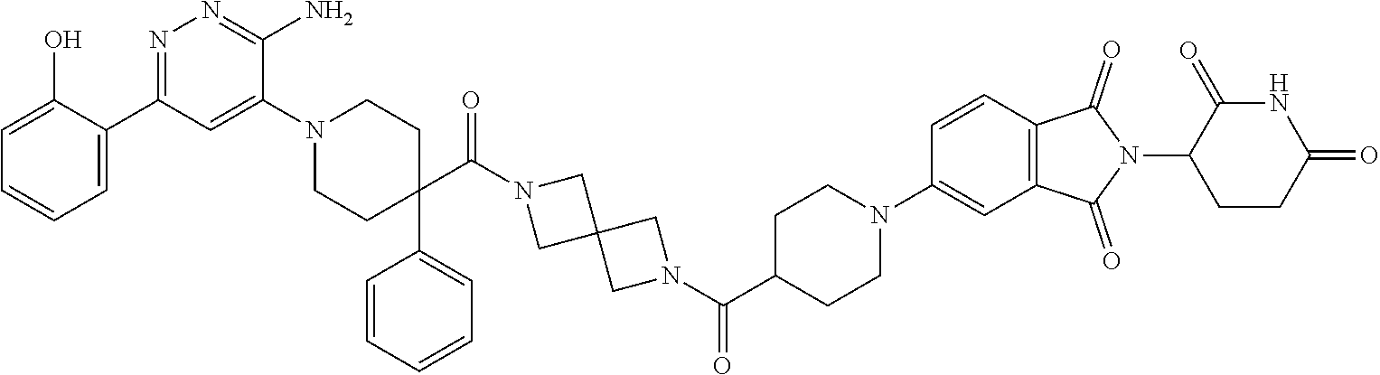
N1(C(C2CCN(C3=CC4=C(C=C3)C(=O)N(C3CCC(=O)NC3=O)C4=O)CC2)=O)CC2(C1)CN(C(C1(C3=CC=CC=C3)CCN(C3=CC(C4=CC=CC=C4O)=NN=C3N)CC1)=O)C2
